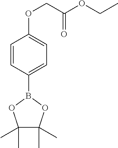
C1=CC(B2OC(C)(C)C(C)(C)O2)=CC=C1OCC(OCC)=O
